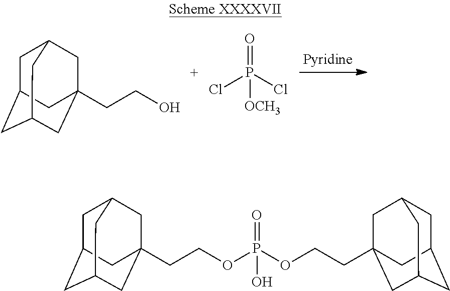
C1C2CC3CC(CCO)(CC1C3)C2.O=P(Cl)(Cl)[OCH3].C1C2CC3CC(CCOP(=O)(OCCC45CC6CC(CC(C4)C6)C5)O)(CC1C3)C2
